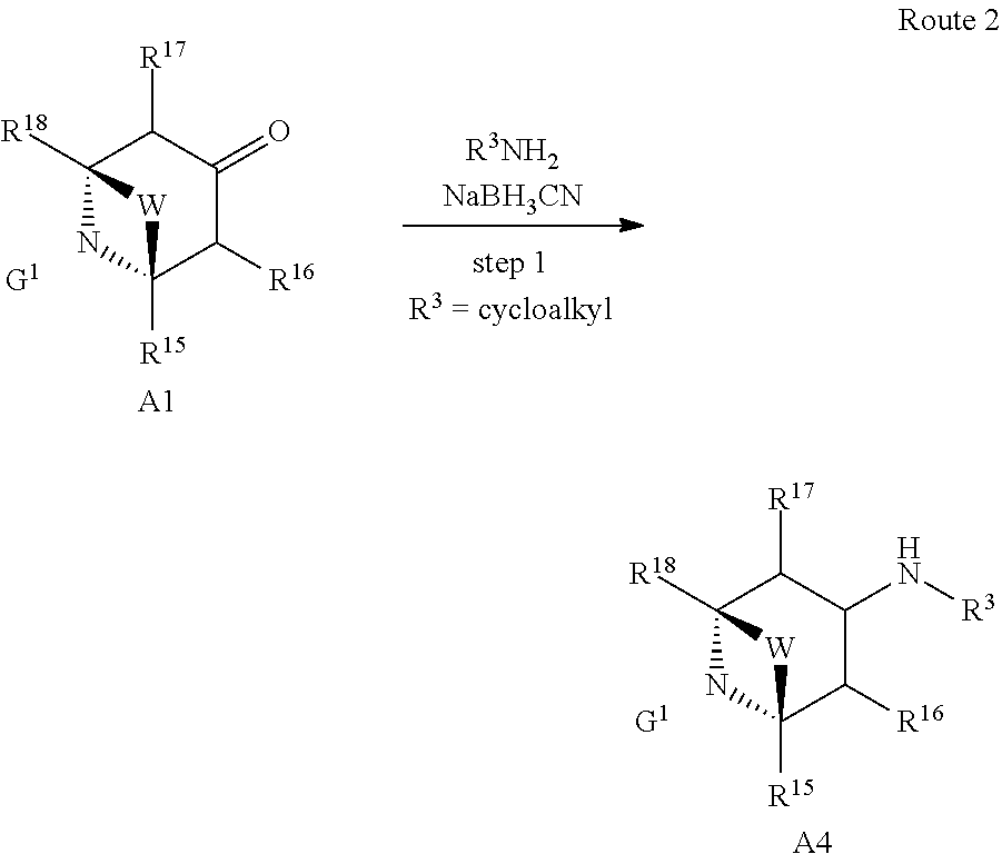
N(C1C([R16])C2([R15])[W]C([R18])(C1[R17])N2)[R3].[A4].[G1].O=C1C([R16])C2([R15])[W]C([R18])(C1[R17])N2.[A1].[G1]
